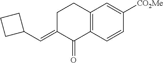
C1(C=C2C(=O)C3=C(CC2)C=C([CO2Me])C=C3)CCC1
